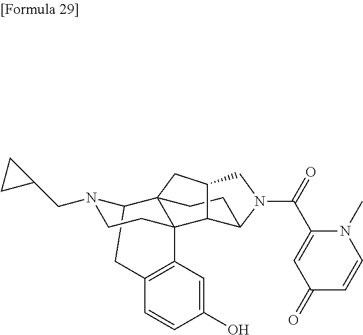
C12CC3=C(C4(CCN1CC1CC1)C21CCC2C4C(CN2C(C2=CC(=O)C=CN2C)=O)C1)C=C(O)C=C3
